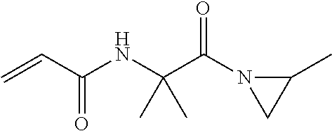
C=CC(NC(C(N1CC1C)=O)(C)C)=O
